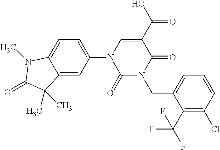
C1(=O)N(CC2=CC=CC(Cl)=C2C(F)(F)F)C(=O)C(C(O)=O)=CN1C1=CC=C2C(=C1)C(C)(C)C(=O)N2C
